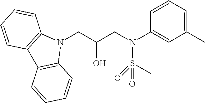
N1(CC(CN(C2=CC(C)=CC=C2)S(C)(=O)=O)O)C2=C(C3=C1C=CC=C3)C=CC=C2
